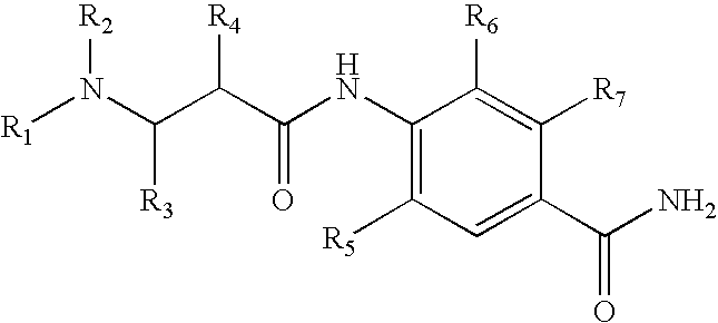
C1(NC(=O)C(C([R3])N([R1])[R2])[R4])=C([R5])C=C(C(N)=O)C([R7])=C1[R6]
